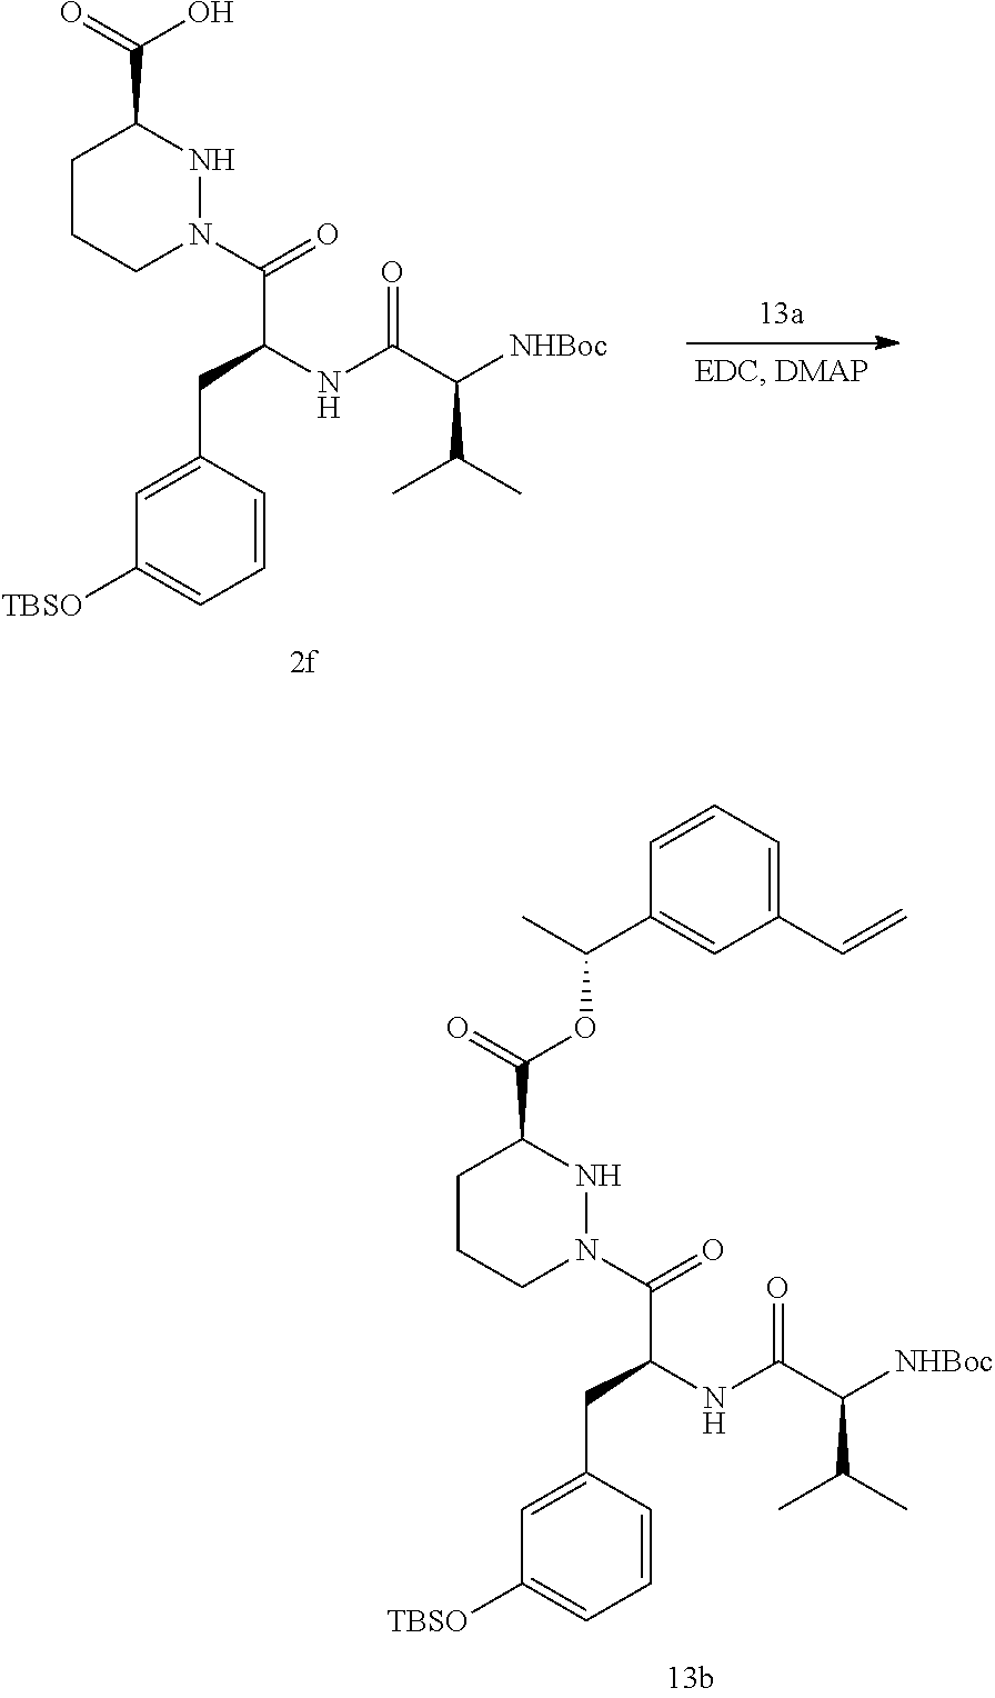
C1CCN(C(=O)C(CC2=CC([TBSO])=CC=C2)NC(C([NHBoc])C(C)C)=O)NC1C(=O)O.C1CCN(C(=O)C(CC2=CC([TBSO])=CC=C2)NC(C([NHBoc])C(C)C)=O)NC1C(=O)OC(C1=CC(C=C)=CC=C1)C
